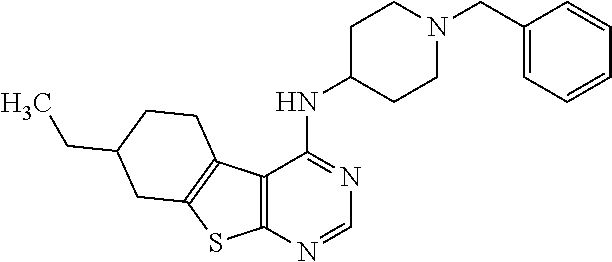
N(C1CCN(CC2=CC=CC=C2)CC1)C1=NC=NC2=C1C1=C(S2)CC(CC)CC1
